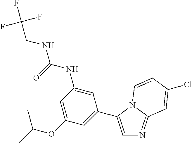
C1=C(C2=CC(OC(C)C)=CC(NC(NCC(F)(F)F)=O)=C2)N2C(=N1)C=C(Cl)C=C2
